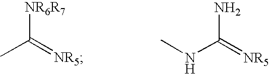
CC(=[NR5])[NR6R7].N(C(=[NR5])N)C
